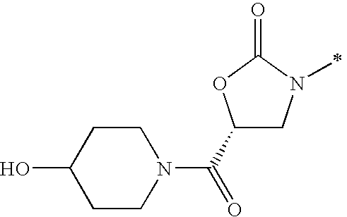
C1(C(=O)N2CCC(O)CC2)CN(C)C(=O)O1
